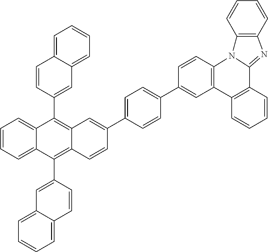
C1=C(C2=CC3=C(C4=CC5=CC=CC=C5C=C4)C4=CC=CC=C4C(C4=CC5=CC=CC=C5C=C4)=C3C=C2)C=CC(C2=CC3=C(C=C2)N2C(=NC4=C2C=CC=C4)C2=C3C=CC=C2)=C1
